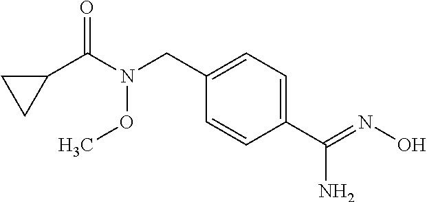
N(O)=C(C1=CC=C(CN(OC)C(C2CC2)=O)C=C1)N
